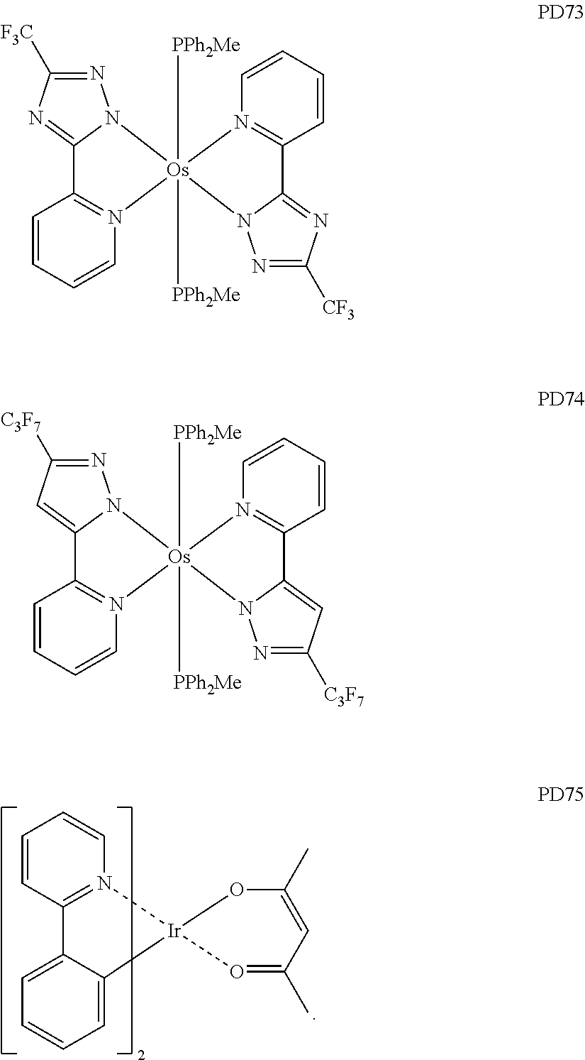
C1=CC2=N(C=C1)[Ir]1(C3=CC=CC=C23)O=C(C)C=C(C)O1.N1=C([F3C])N=C2N1[Os]1([PPh2Me])([PPh2Me])(N3=C2C=CC=C3)N2N=C([CF3])N=C2C2=N1C=CC=C2.N1=C([C3F7])C=C2N1[Os]1([PPh2Me])([PPh2Me])(N3=C2C=CC=C3)N2N=C([C3F7])C=C2C2=N1C=CC=C2
